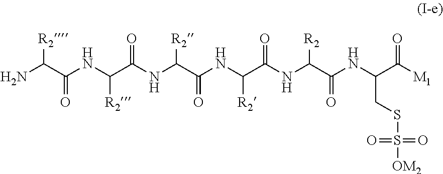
N(C(C(NC(C(NC(C(NC(C(NC(C([M1])=O)CSS([OM2])(=O)=O)=O)[R2])=O)[R2])=O)[R2])=O)[R2])C(C(N)[R2])=O
